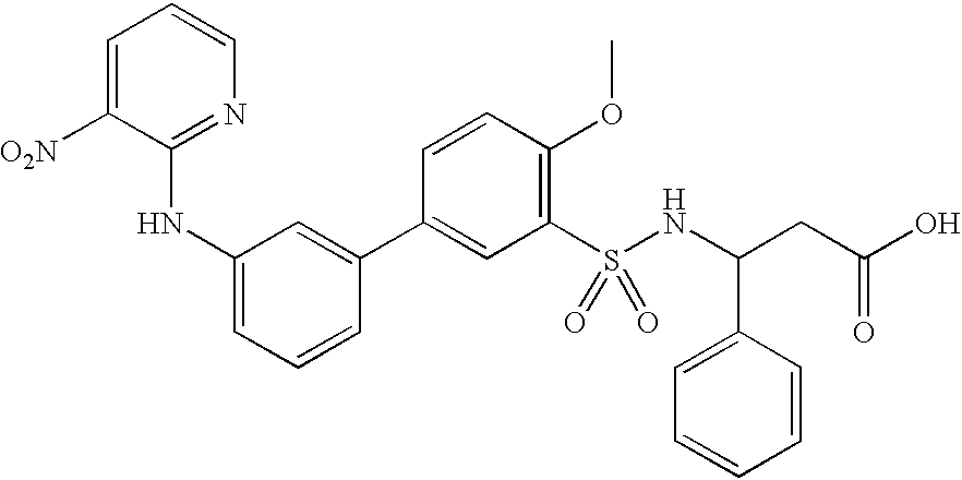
C1=C([O2N])C(NC2=CC=CC(C3=CC(S(NC(CC(O)=O)C4=CC=CC=C4)(=O)=O)=C(OC)C=C3)=C2)=NC=C1
